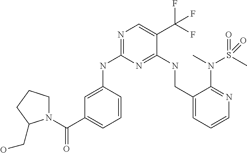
C1=C(NC2=NC=C(C(F)(F)F)C(NCC3=CC=CN=C3N(C)S(C)(=O)=O)=N2)C=CC=C1C(N1CCCC1CO)=O
